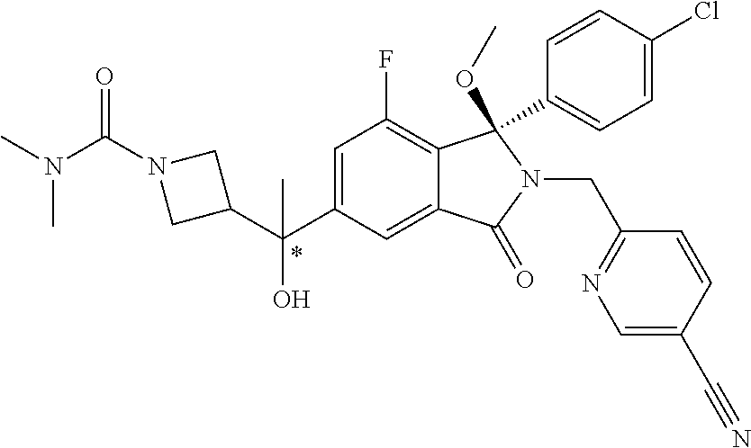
C1(C(C2=CC(F)=C3C(=C2)C(=O)N(CC2=NC=C(C#N)C=C2)C3(C2=CC=C(Cl)C=C2)OC)(O)C)CN(C(N(C)C)=O)C1
